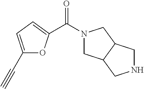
N1(C(=O)C2=CC=C(C#C)O2)CC2C(C1)CNC2
